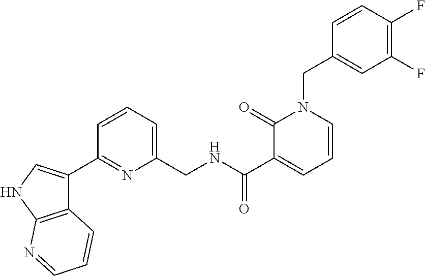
C1=CC(F)=C(F)C=C1CN1C(=O)C(C(=O)NCC2=CC=CC(C3=CNC4=C3C=CC=N4)=N2)=CC=C1
